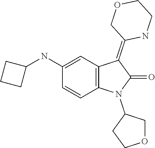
C1(N2C3=C(C=C(NC4CCC4)C=C3)C(=C3COCCN3)C2=O)CCOC1
